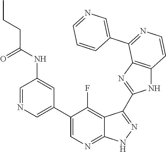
C1=NC=C(C2=CN=C3C(=C2F)C(C2=NC4=C(N2)C=CN=C4C2=CN=CC=C2)=N[N H]3)C=C1NC(CCC)=O
